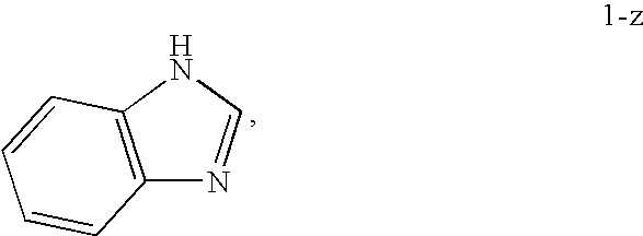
C12=C(NC=N1)C=CC=C2
